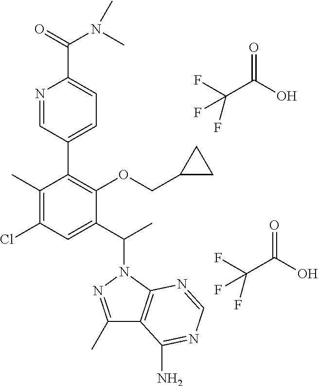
C1(C)=C(Cl)C=C(C(C)N2N=C(C)C3=C2N=CN=C3N)C(OCC2CC2)=C1C1=CC=C(C(=O)N(C)C)N=C1.C(C(O)=O)(F)(F)F.C(C(O)=O)(F)(F)F
